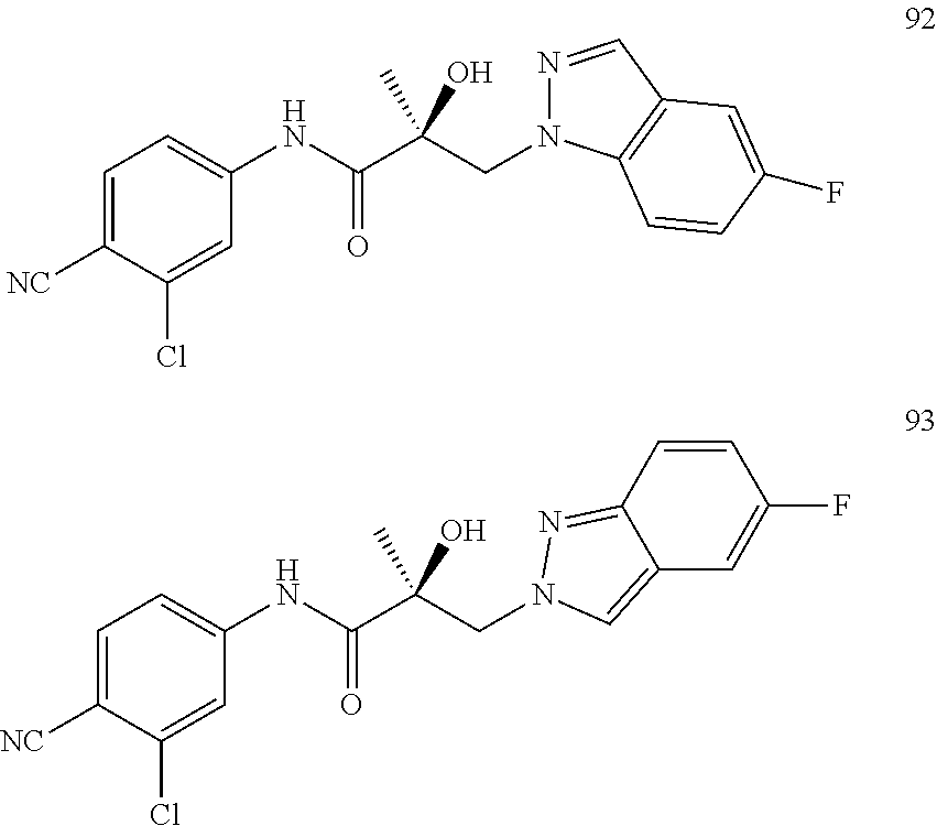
C1=C([NC])C(Cl)=CC(NC(C(CN2N=CC3=C2C=CC(F)=C3)(O)C)=O)=C1.C1=C([NC])C(Cl)=CC(NC(C(CN2N=C3C(=C2)C=C(F)C=C3)(O)C)=O)=C1
